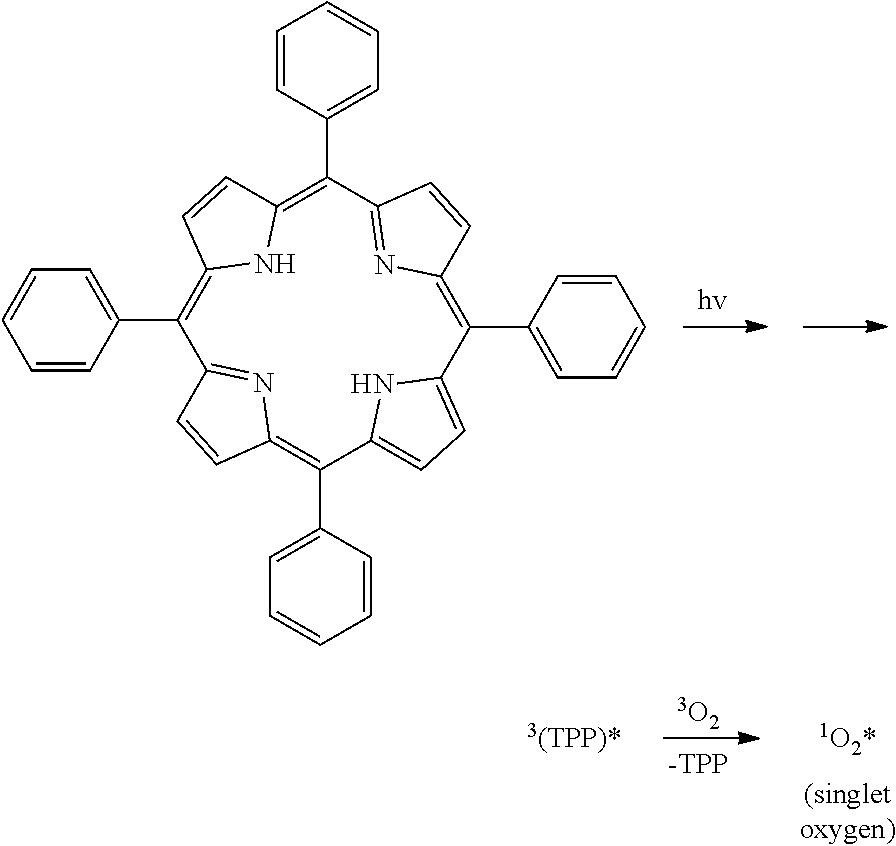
C1(C2=CC=CC=C2)=C2NC(=C(C3=CC=CC=C3)C3=NC(=C(C4=CC=CC=C4)C4=CC=C(N4)C(C4=CC=CC=C4)=C4N=C1C=C4)C=C3)C=C2
